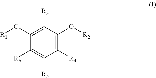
C1([R4])=C(O[R2])C([R3])=C(O[R1])C([R6])=C1[R5]
